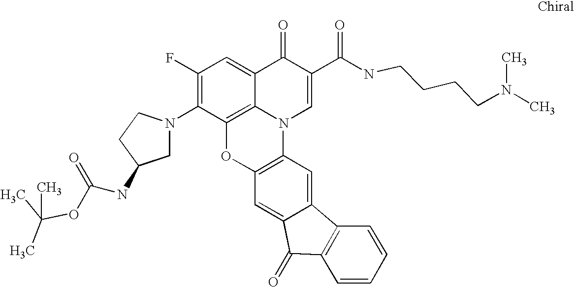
C1(F)=C(N2CC(NC(OC(C)(C)C)=O)CC2)C2=C3C(=C1)C(=O)C(C(NCCCCN(C)C)=O)=CN3C1=C(O2)C=C2C(=C1)C1=C(C2=O)C=CC=C1
